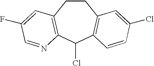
C1CC2=C(C(Cl)C3=C1C=C(Cl)C=C3)N=CC(F)=C2
